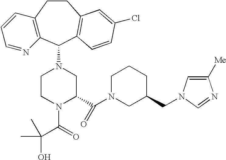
C12=C(C(N3CCN(C(=O)C(C)(C)O)C(C(N4CC(CN5C=C([Me])N=C5)CCC4)=O)C3)C3=C(CC1)C=C(Cl)C=C3)N=CC=C2
